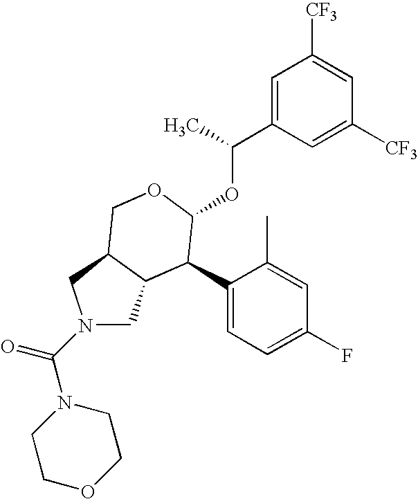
C1(C2C(OC(C3=CC([CF3])=CC([CF3])=C3)C)OCC3C2CN(C(N2CCOCC2)=O)C3)=CC=C(F)C=C1C
